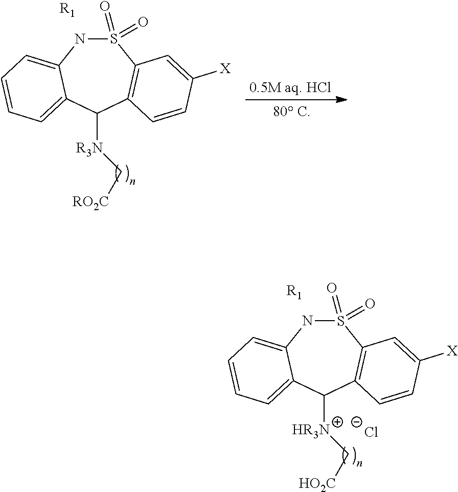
S1(=O)(=O)NC2=CC=CC=C2C([R3N]C[RO2C])C2=C1C=C([X])C=C2.[R1].S1(=O)(=O)NC2=CC=CC=C2C([HR3N]C[HO2C])C2=C1C=C([X])C=C2.[R1].[Cl-]
